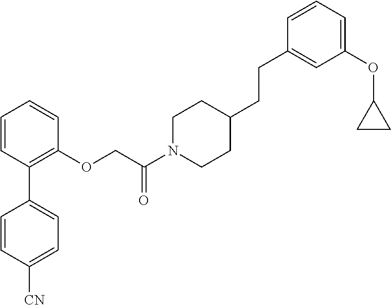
C1=CC(C2=CC=C([CN])C=C2)=C(OCC(N2CCC(CCC3=CC(OC4CC4)=CC=C3)CC2)=O)C=C1
